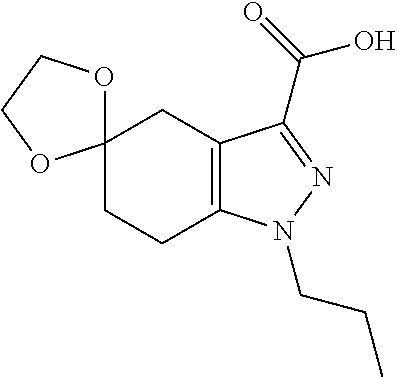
C12(CCC3=C(C1)C(C(=O)O)=NN3CCC)OCCO2
